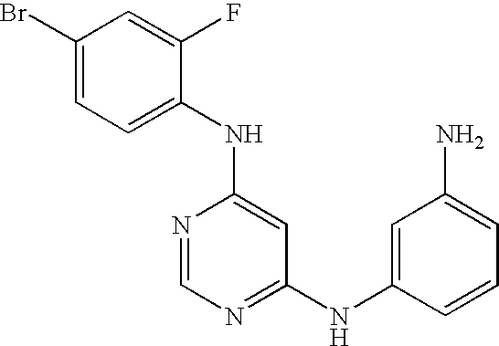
C1=C(Br)C=C(F)C(NC2=CC(NC3=CC(N)=CC=C3)=NC=N2)=C1
